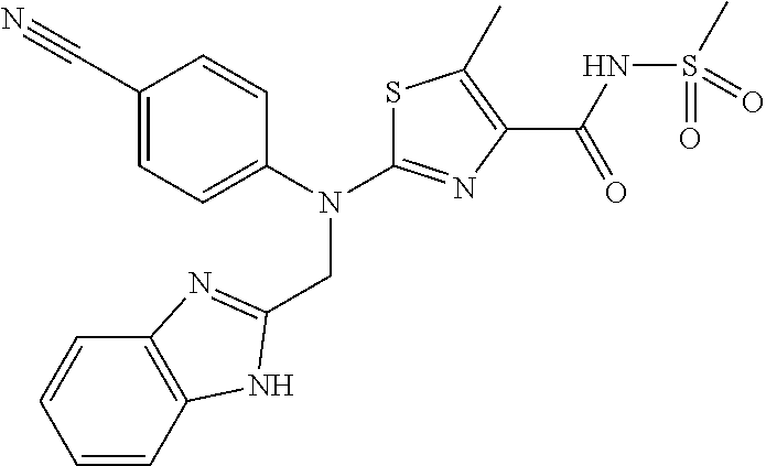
S1C(N(C2=CC=C(C#N)C=C2)CC2=NC3=C(C=CC=C3)N2)=NC(C(NS(C)(=O)=O)=O)=C1C
